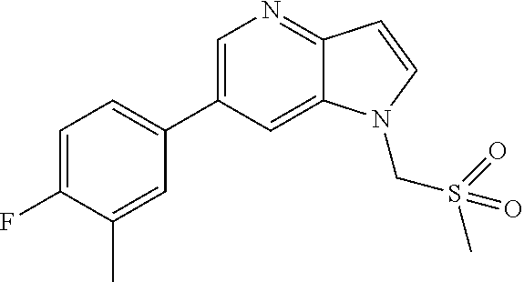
C1=C(C2=CC=C(F)C(C)=C2)C=C2C(=N1)C=CN2CS(C)(=O)=O
